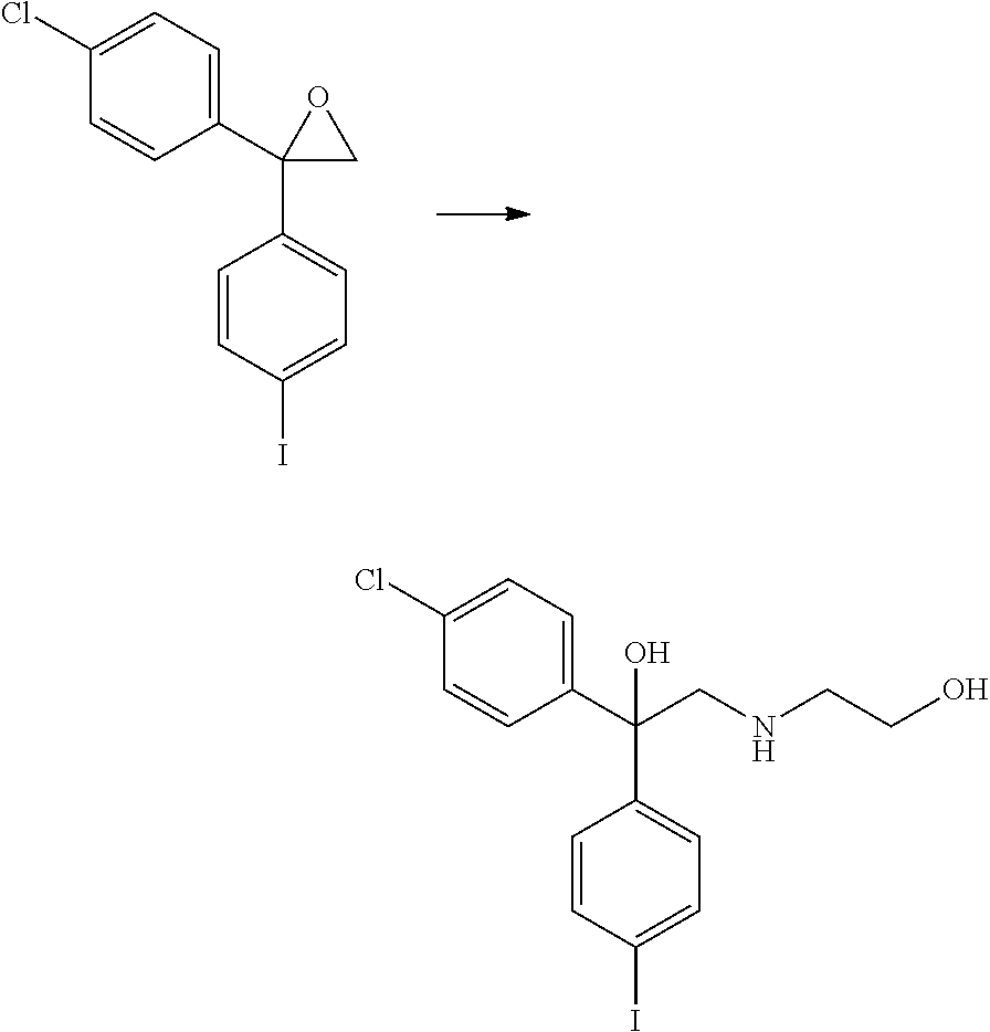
C1(C2(C3=CC=C(I)C=C3)CO2)=CC=C(Cl)C=C1.C1(C(C2=CC=C(I)C=C2)(CNCCO)O)=CC=C(Cl)C=C1
